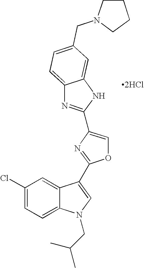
C1(Cl)=CC=C2C(=C1)C(C1=NC(C3=NC4=CC=C(CN5CCCC5)C=C4N3)=CO1)=CN2CC(C)C.[2HCl]
